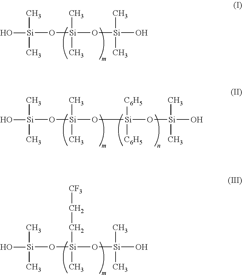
O([Si](O[Si](O)(C)C)(C)C)[Si](O)(C)C.O([Si](O[Si](O[Si](O)(C)C)([C6H5])[C6H5])(C)C)[Si](O)(C)C.O([Si](O[Si](O)(C)C)(C)CC[CF3])[Si](O)(C)C
